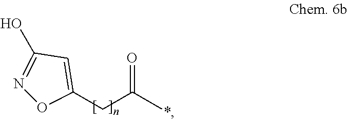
N1=C(O)C=C(CC(C)=O)O1
